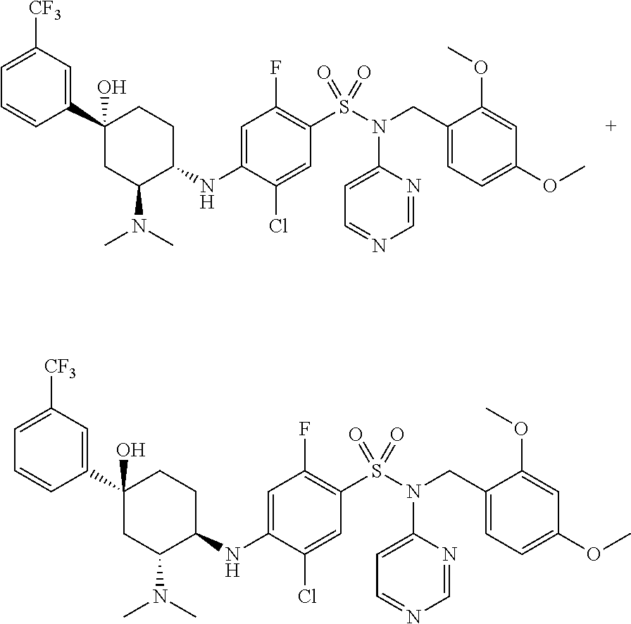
C1=C([CF3])C=C(C2(O)CC(N(C)C)C(NC3=CC(F)=C(S(N(CC4=CC=C(OC)C=C4OC)C4=CC=NC=N4)(=O)=O)C=C3Cl)CC2)C=C1.C1=C([CF3])C=C(C2(O)CC(N(C)C)C(NC3=CC(F)=C(S(N(CC4=CC=C(OC)C=C4OC)C4=CC=NC=N4)(=O)=O)C=C3Cl)CC2)C=C1
